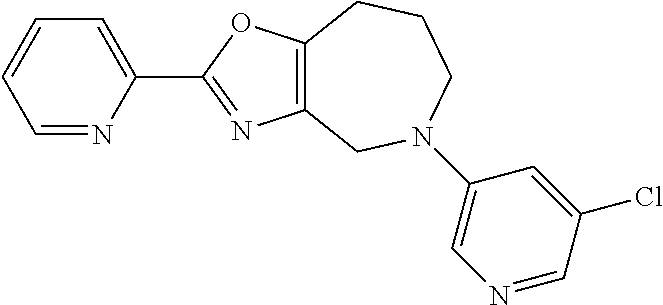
C1=NC(C2=NC3=C(O2)CCCN(C2=CN=CC(Cl)=C2)C3)=CC=C1
